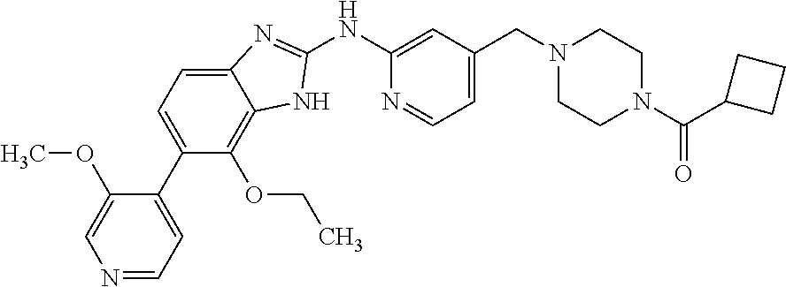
N1=CC=C(C2=CC=C3C(=C2OCC)NC(NC2=CC(CN4CCN(C(C5CCC5)=O)CC4)=CC=N2)=N3)C(OC)=C1
